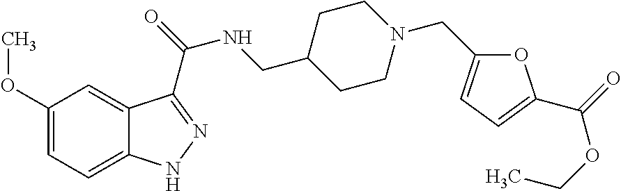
C1=C(OC)C=C2C(=C1)NN=C2C(=O)NCC1CCN(CC2=CC=C(C(OCC)=O)O2)CC1
